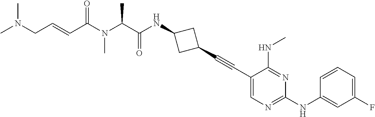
C1(C#CC2CC(NC(C(N(C(C=CCN(C)C)=O)C)C)=O)C2)=CN=C(NC2=CC(F)=CC=C2)N=C1NC
